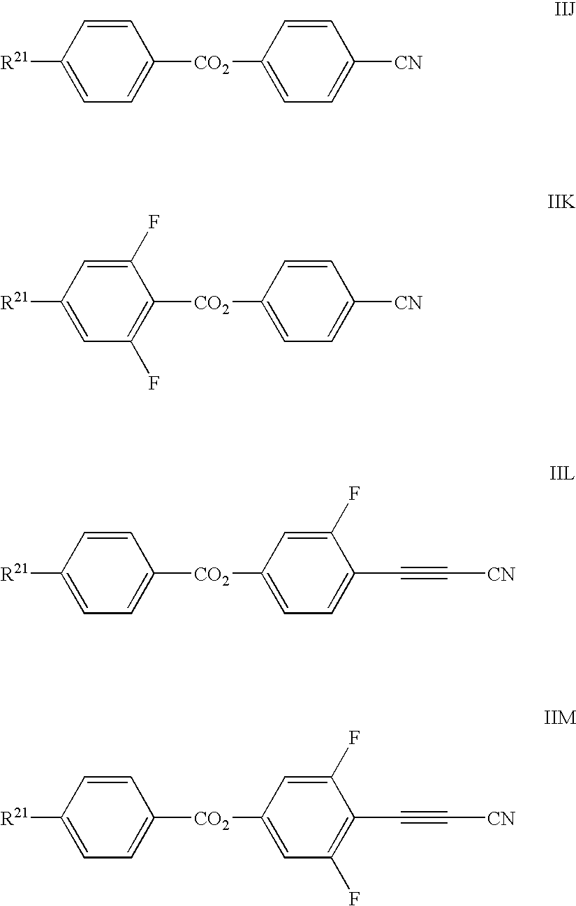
C1=CC([R21])=CC=C1[CO2]C1=CC=C([CN])C=C1.C1(F)=CC([R21])=CC(F)=C1[CO2]C1=CC=C([CN])C=C1.C1=CC([R21])=CC=C1[CO2]C1=CC=C(C#C[CN])C(F)=C1.C1=CC([R21])=CC=C1[CO2]C1=CC(F)=C(C#C[CN])C(F)=C1
